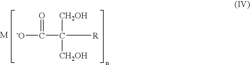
[-O]C(C([R])([CH2OH])[CH2OH])=O
